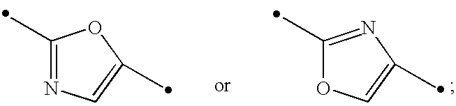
C1(C)=NC(C)=CO1.C1(C)=NC=C(C)O1
